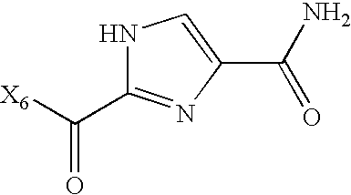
N1C(C([X6])=O)=NC(C(N)=O)=C1
